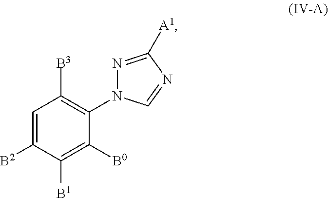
C1=C([B2])C([B1])=C([B0])C(N2N=C([A1])N=C2)=C1[B3]
